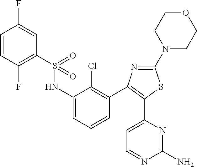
C1(N2CCOCC2)=NC(C2=C(Cl)C(NS(C3=C(F)C=CC(F)=C3)(=O)=O)=CC=C2)=C(C2=CC=NC(N)=N2)S1
